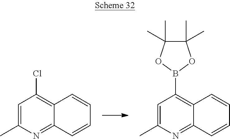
C1=C(C)N=C2C(=C1Cl)C=CC=C2.C1=C(C)N=C2C(=C1B1OC(C)(C)C(C)(C)O1)C=CC=C2
